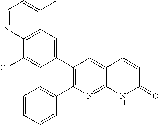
C12=C(C=C(C3=C(C4=CC=CC=C4)N=C4C(=C3)C=CC(=O)N4)C=C1Cl)C(C)=CC=N2
